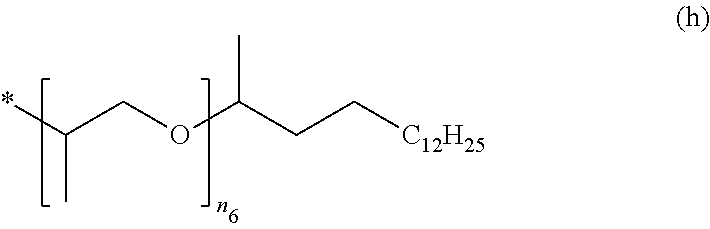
*C(COC(CC[C12H25])C)C
